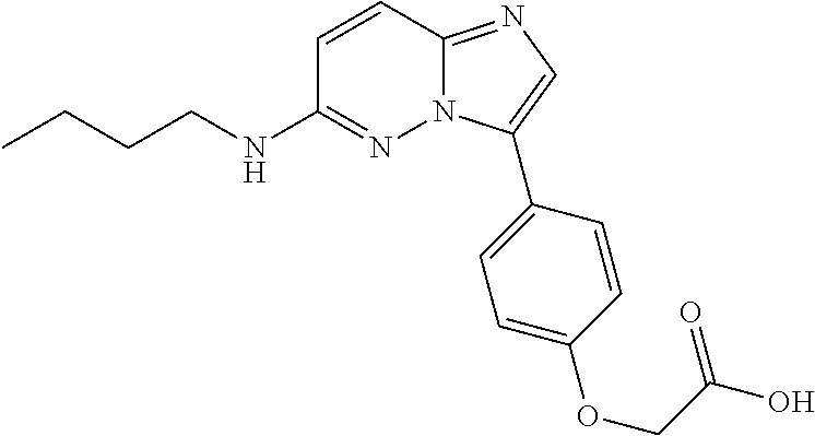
C1=CC2=NC=C(C3=CC=C(OCC(O)=O)C=C3)N2N=C1NCCCC
